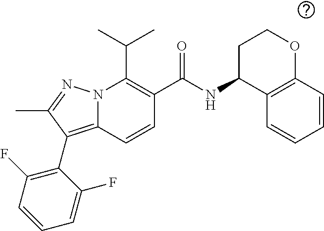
CC(C)C1=C(C(NC2C3=C(C=CC=C3)OCC2)=O)C=CC2=C(C3=C(F)C=CC=C3F)C(C)=NN12
